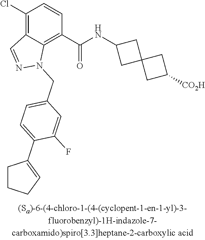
C1(Cl)=C2C(=C(C(NC3CC4(C3)CC([CO2H])C4)=O)C=C1)N(CC1=CC=C(C3=CCCC3)C(F)=C1)N=C2
